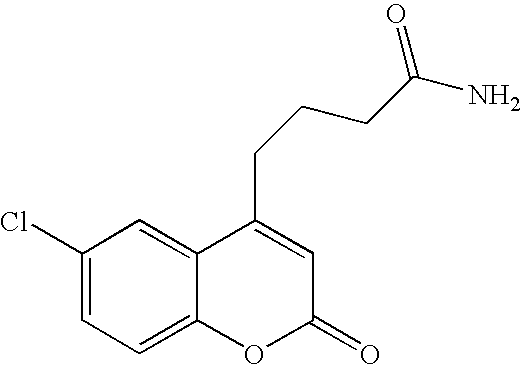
C1(Cl)=CC=C2C(=C1)C(CCCC(N)=O)=CC(=O)O2
